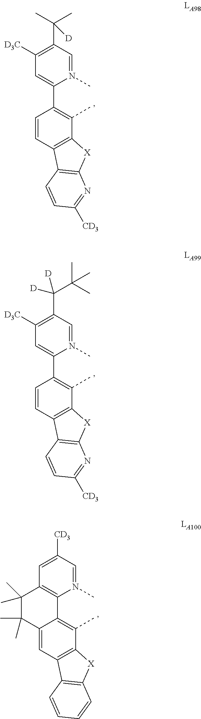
C1=CC2=C(C(C)=C1C1=CC([D3C])=C(C(C)(C)[D])C=N1C)[X]C1=C2C=CC([CD3])=N1.C1=CC2=C(C(C)=C1C1=CC([D3C])=C(C(C(C)(C)C)([D])[D])C=N1C)[X]C1=C2C=CC([CD3])=N1.C12=CC3=C(C(C)=C1C1=C(C=C([CD3])C=N1C)C(C)(C)C2(C)C)[X]C1=C3C=CC=C1
